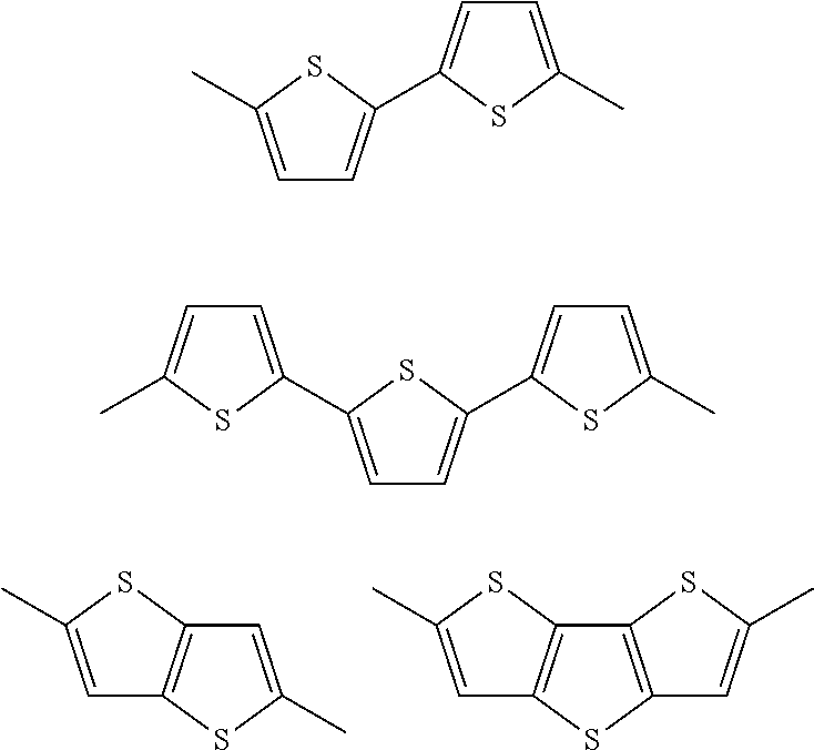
C1=C(C)SC2=C1SC(C)=C2.C1=C(C)SC2=C1SC1=C2SC(C)=C1.C1=C(C)SC(C2=CC=C(C)S2)=C1.C1=C(C2=CC=C(C)S2)SC(C2=CC=C(C)S2)=C1
